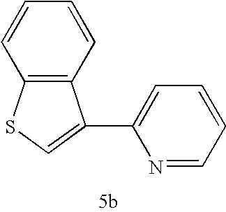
C12=C(SC=C1C1=CC=CC=N1)C=CC=C2
